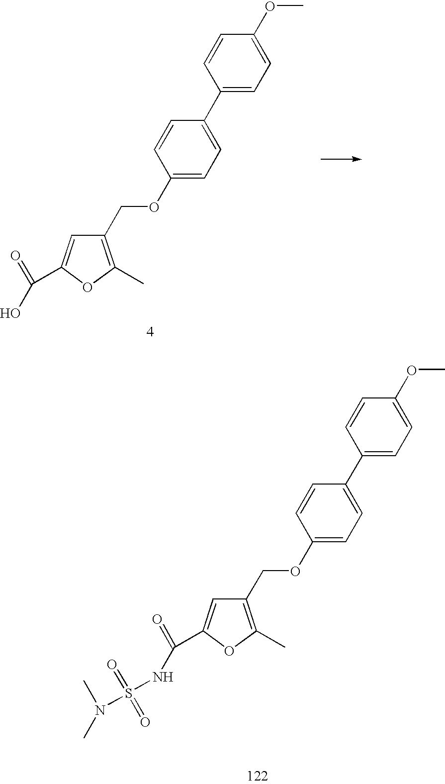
C1(COC2=CC=C(C3=CC=C(OC)C=C3)C=C2)=C(C)OC(C(=O)O)=C1.C1(COC2=CC=C(C3=CC=C(OC)C=C3)C=C2)=C(C)OC(C(=O)NS(=O)(=O)N(C)C)=C1
